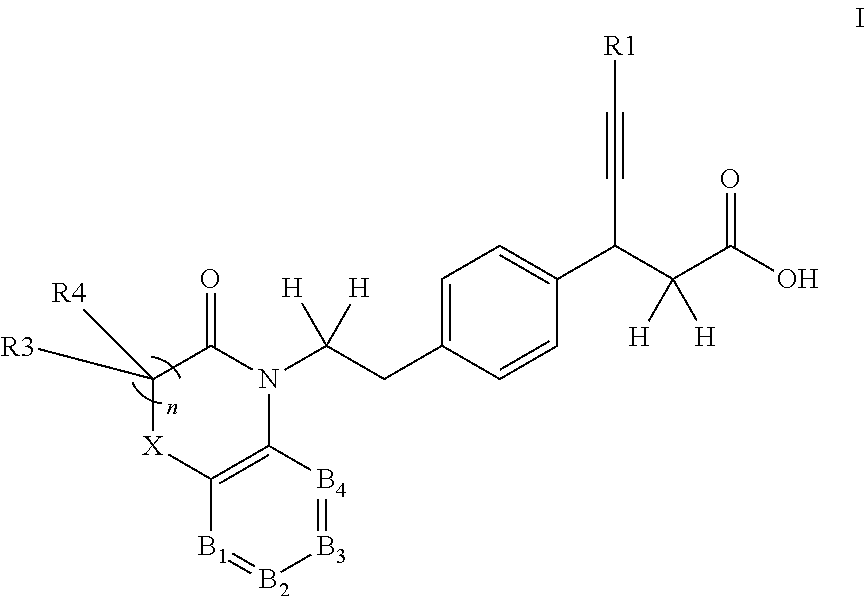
C1=C(CC(N2C(=O)C([R4])([R3])[X]C3=C2[B4]=[B3][B2]=[B1]3)([H])[H])C=CC(C(C(C(O)=O)([H])[H])C#C[R1])=C1
